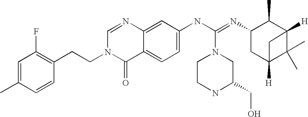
C1=C(C)C=CC(CCN2C(=O)C3=CC=C(NC(=NC4CC5([H])C(C)(C)C([H])(C4C)C5)N4CC(CO)NCC4)C=C3N=C2)=C1F
